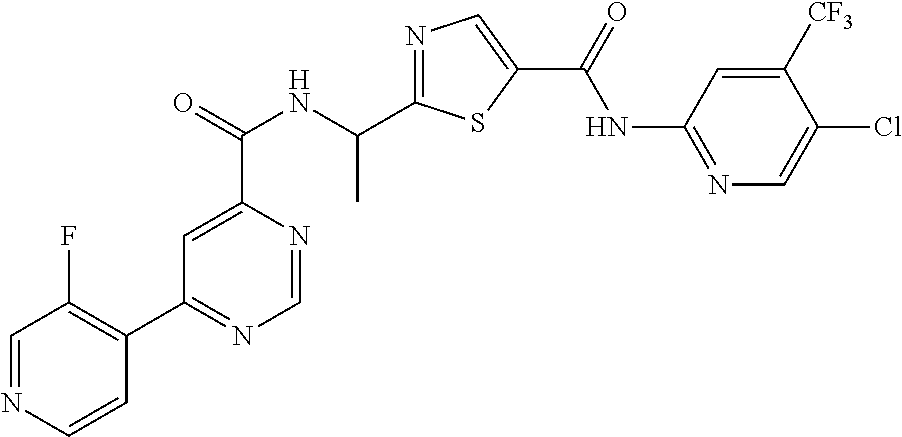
N1=C(C(NC(C2=CC(C3=C(F)C=NC=C3)=NC=N2)=O)C)SC(C(=O)NC2=NC=C(Cl)C([CF3])=C2)=C1
